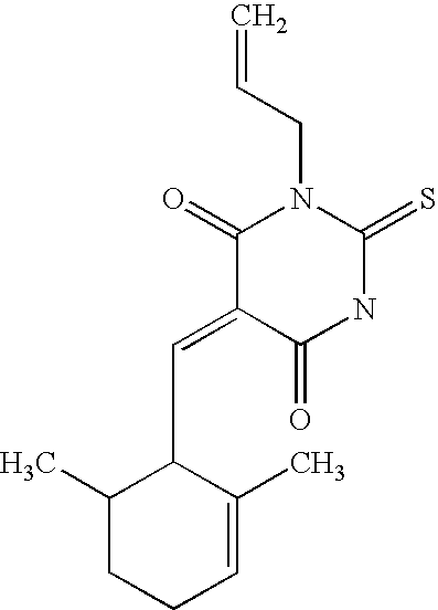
C(=C1C(=O)N(CC=C)C(=S)NC1=O)C1C(C)=CCCC1C
